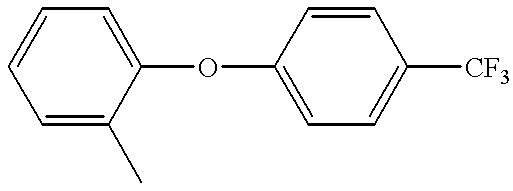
C1=CC=C(C)C(OC2=CC=C([CF3])C=C2)=C1
